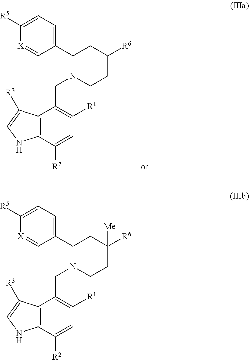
C1(C2=CC=C([R5])[X]=C2)N(CC2=C([R1])C=C([R2])C3=C2C([R3])=CN3)CCC([R6])C1.C1(C2=CC=C([R5])[X]=C2)N(CC2=C([R1])C=C([R2])C3=C2C([R3])=CN3)CCC([R6])([Me])C1
